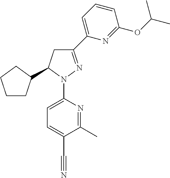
C1CC(C2CC(C3=CC=CC(OC(C)C)=N3)=NN2C2=CC=C(C#N)C(C)=N2)CC1
